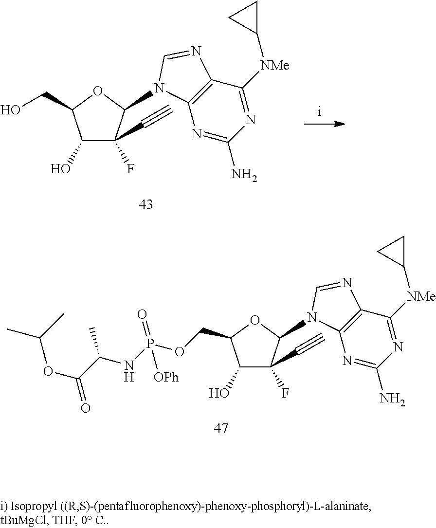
C1(O)C(C#C)(F)C(N2C3=C(C([NMe]C4CC4)=NC(N)=N3)N=C2)OC1CO.O(C(C(NP(OCC1C(O)C(C#C)(F)C(N2C3=C(C([NMe]C4CC4)=NC(N)=N3)N=C2)O1)(=O)[OPh])C)=O)C(C)C
